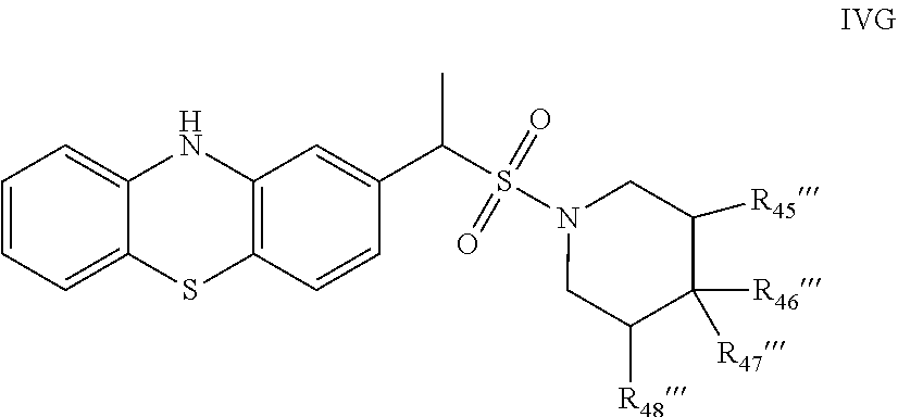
C1=CC=C2C(=C1)NC1=C(S2)C=CC(C(C)S(N2CC([R48])C([R46])([R47])C([R45])C2)(=O)=O)=C1
